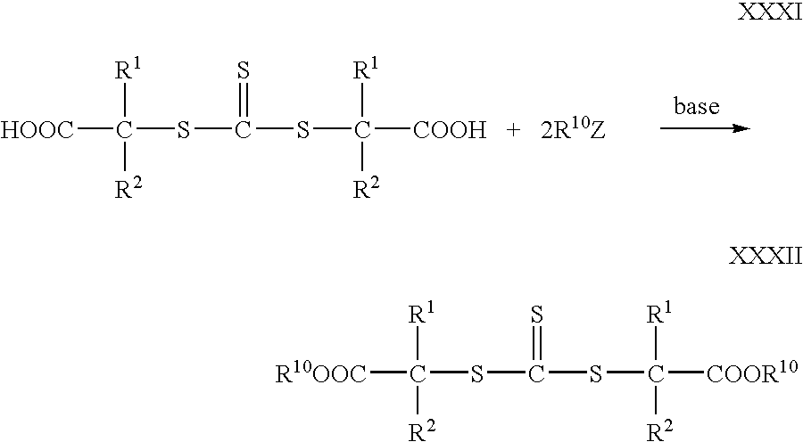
C(SC(SC([COOR10])([R1])[R2])=S)([COOR10])([R1])[R2].C(SC(SC([COOH   +   2R10Z])([R1])[R2])=S)([COOH])([R1])[R2]
